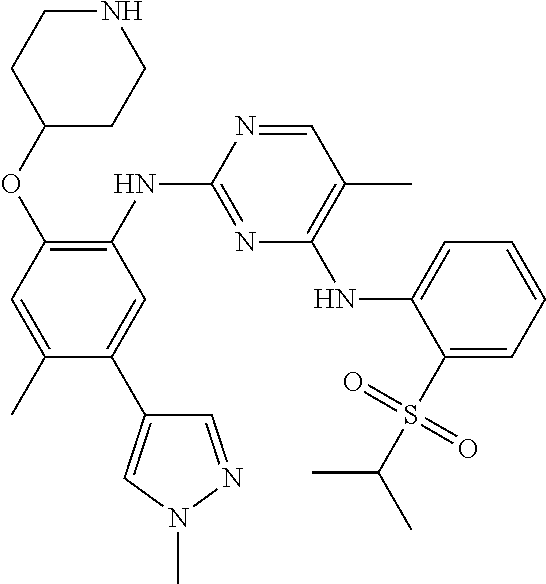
C1=NC(NC2=C(OC3CCNCC3)C=C(C)C(C3=CN(C)N=C3)=C2)=NC(NC2=CC=CC=C2S(C(C)C)(=O)=O)=C1C
